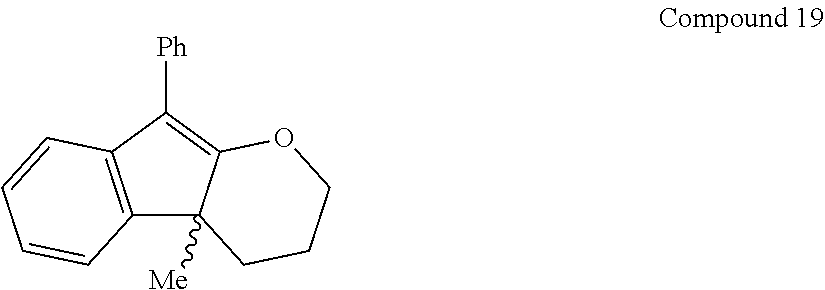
C12=C(C([Ph])=C3C1([Me])CCCO3)C=CC=C2
